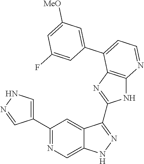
C1(C2=NC=C3C(=C2)C(C2=NC4=C(N2)N=CC=C4C2=CC([MeO])=CC(F)=C2)=NN3)=CNN=C1
